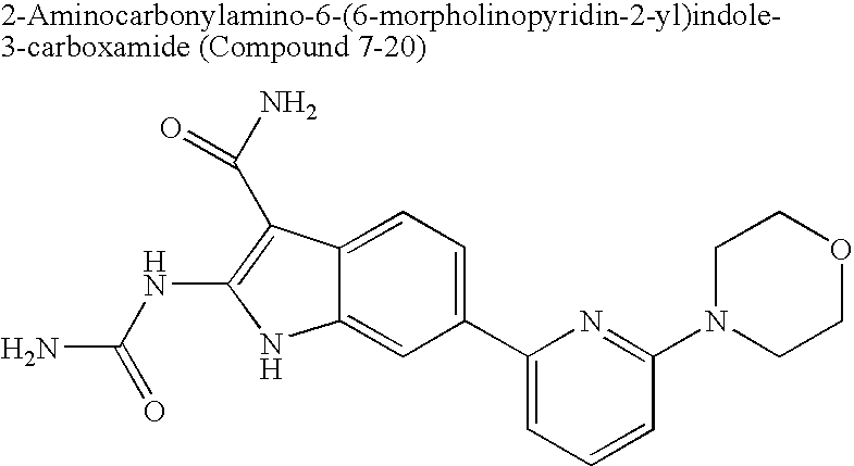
C1(C2=CC=CC(N3CCOCC3)=N2)=CC=C2C(=C1)NC(NC(N)=O)=C2C(N)=O
